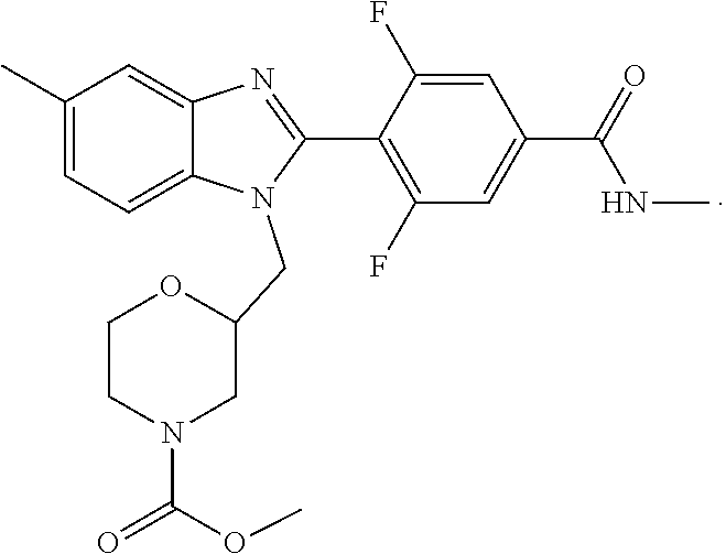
C1(C)=CC=C2C(=C1)N=C(C1=C(F)C=C(C(=O)NC)C=C1F)N2CC1CN(C(=O)OC)CCO1
